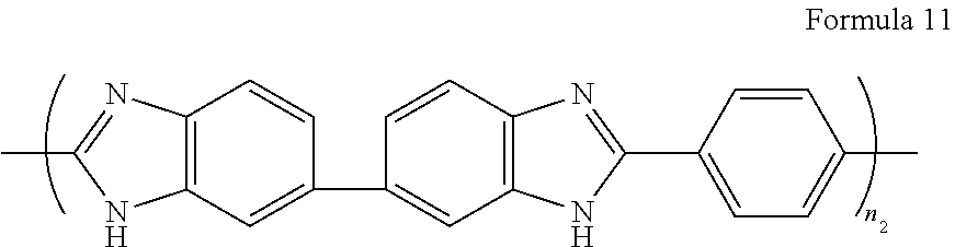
C1(C2=CC3=C(C=C2)N=C(C2=CC=C(C)C=C2)N3)=CC2=C(C=C1)N=C(C)N2
